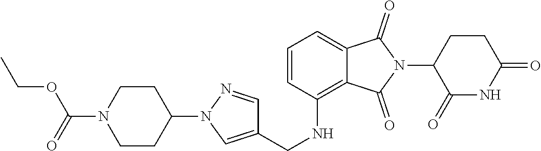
O(C(N1CCC(N2N=CC(CNC3=C4C(=CC=C3)C(=O)N(C3C(=O)NC(=O)CC3)C4=O)=C2)CC1)=O)CC
